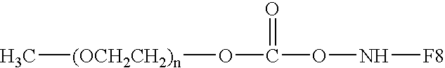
N(OC(=O)O[(OCH2CH2)n]C)[F8]
